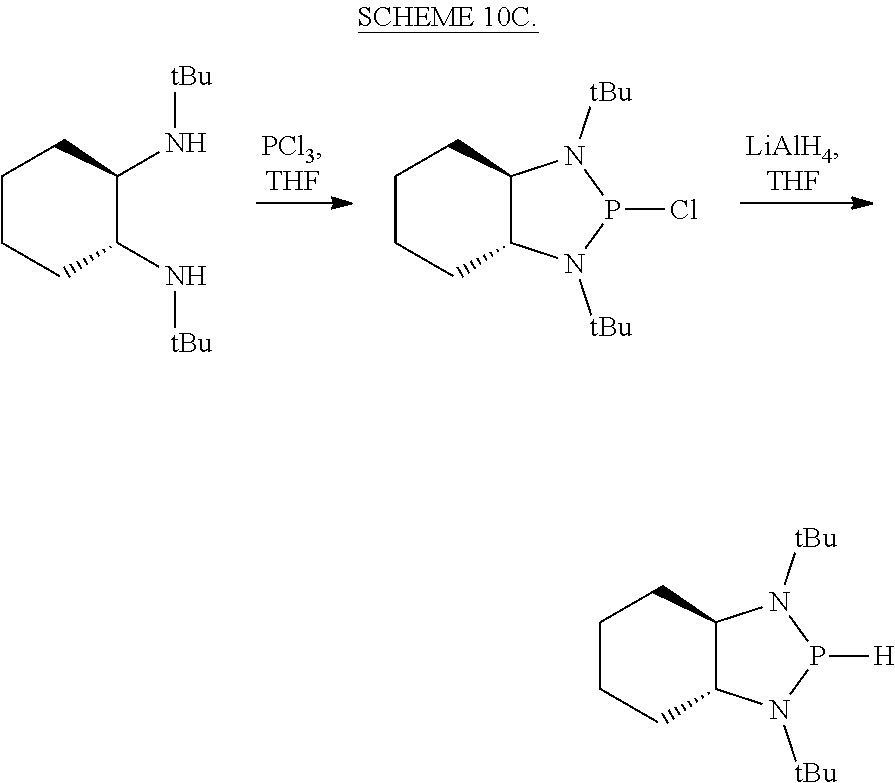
C1CCC(N[tBu])C(N[tBu])C1.C1CCC2C(C1)N([tBu])P(Cl)N2[tBu].C1CCC2C(C1)N([tBu])P([H])N2[tBu]
